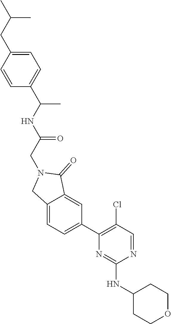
N1=CC(Cl)=C(C2=CC=C3C(=C2)C(=O)N(CC(=O)NC(C)C2=CC=C(CC(C)C)C=C2)C3)N=C1NC1CCOCC1
